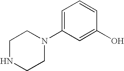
C1=C(N2CCNCC2)C=C(O)C=C1
